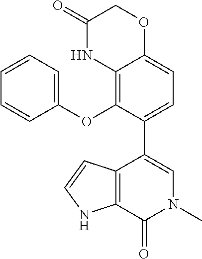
C1=C(C2=CN(C)C(=O)C3=C2C=CN3)C(OC2=CC=CC=C2)=C2C(=C1)OCC(=O)N2
